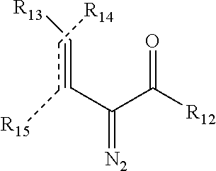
C(=CC(C([R12])=O)=[N2])[R13].C(C[R15])[R14]
